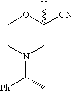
C1CN(C(C)[Ph])CC([CN])([H])O1
